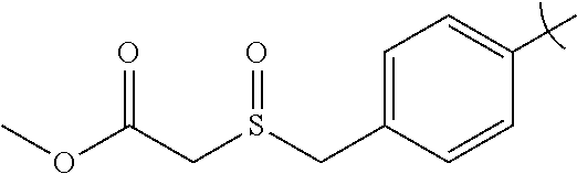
C1=C(CS(CC(OC)=O)=O)C=CC(C)=C1
